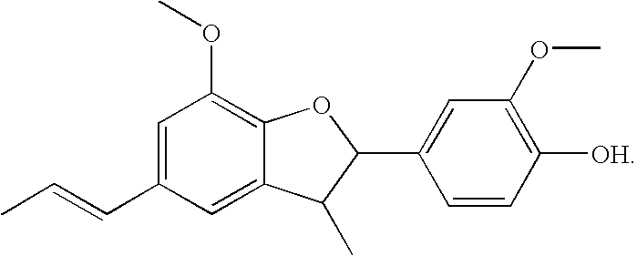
C1=C(C=CC)C=C2C(=C1OC)OC(C1=CC(OC)=C([OH])C=C1)C2C
